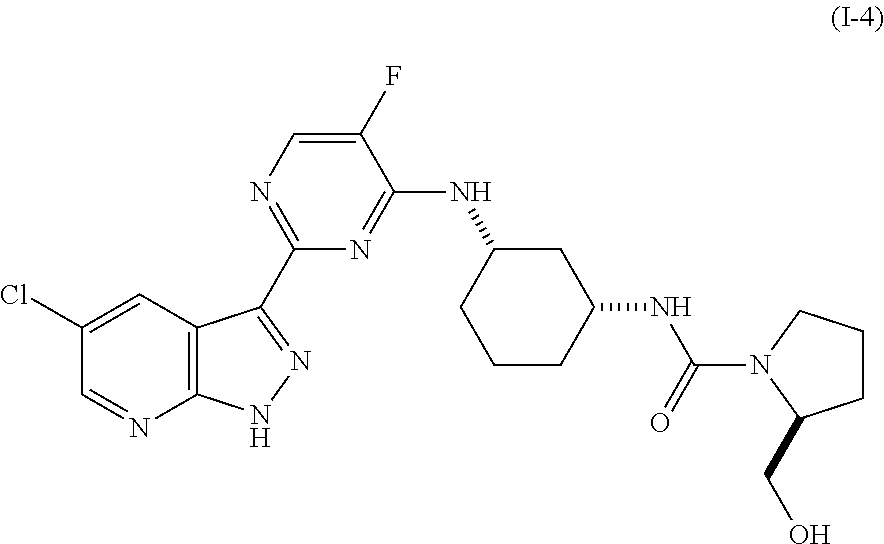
C12=C(C=C(Cl)C=N1)C(C1=NC=C(F)C(NC3CCCC(NC(N4C(CO)CCC4)=O)C3)=N1)=NN2
